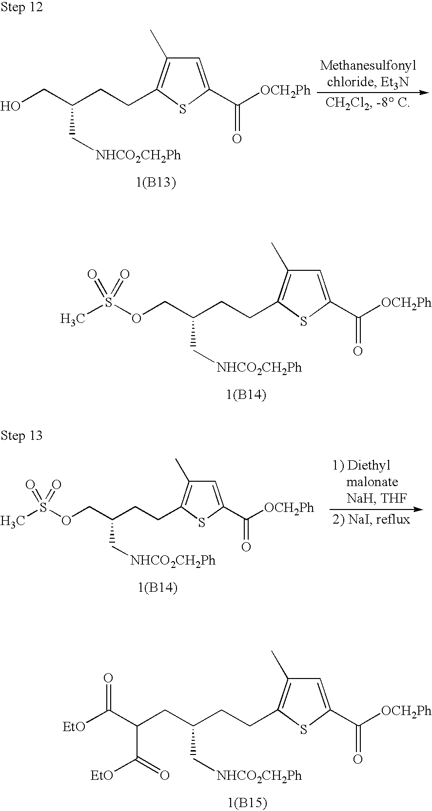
C(C1=C(C)C=C(C([OCH2Ph])=O)S1)CC(COS(C)(=O)=O)C[NHCO2CH2Ph].[1(B14)].C(C1=C(C)C=C(C([OCH2Ph])=O)S1)CC(CC(C([EtO])=O)C(=O)[EtO])C[NHCO2CH2Ph].[1(B15)].C(C1=C(C)C=C(C([OCH2Ph])=O)S1)CC(CO)C[NHCO2CH2Ph].[1(B13)].C(C1=C(C)C=C(C([OCH2Ph])=O)S1)CC(COS(C)(=O)=O)C[NHCO2CH2Ph].[1(B14)]
